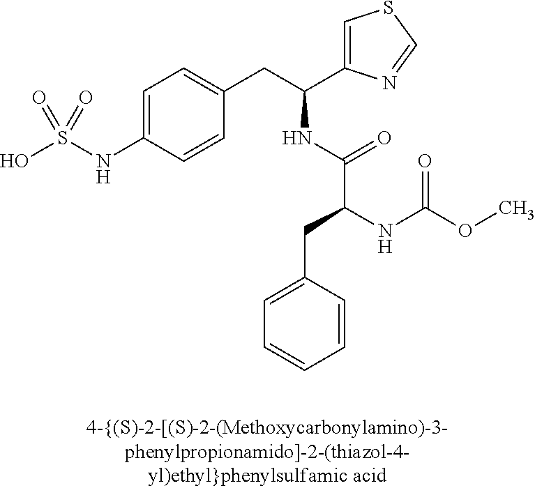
OS(NC1=CC=C(CC(C2=CSC=N2)NC(C(NC(OC)=O)CC2=CC=CC=C2)=O)C=C1)(=O)=O
